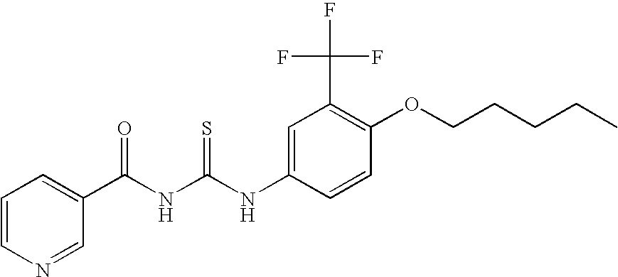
N(C(NC(C1=CC=CN=C1)=O)=S)C1=CC(C(F)(F)F)=C(OCCCCC)C=C1
